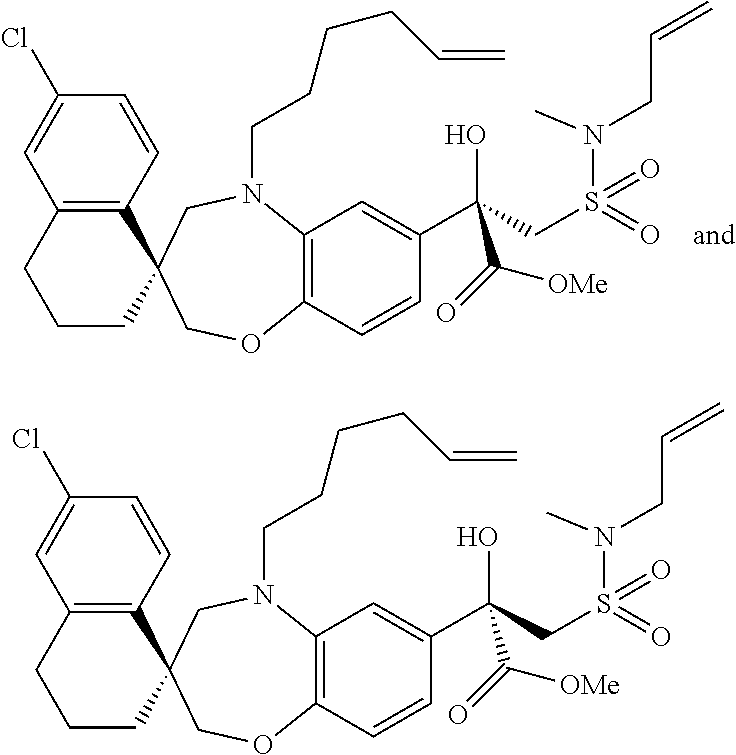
C12=C(C=CC(C(CS(=O)(N(C)CC=C)=O)(O)C(=O)[OMe])=C1)OCC1(CN2CCCCC=C)C2=C(CCC1)C=C(Cl)C=C2.C12=C(C=CC(C(CS(=O)(N(C)CC=C)=O)(O)C(=O)[OMe])=C1)OCC1(CN2CCCCC=C)C2=C(CCC1)C=C(Cl)C=C2
